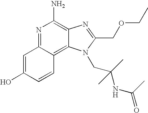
N1=C2C(=C3C(=C1N)N=C(COCC)N3CC(C)(NC(C)=O)C)C=CC(O)=C2
